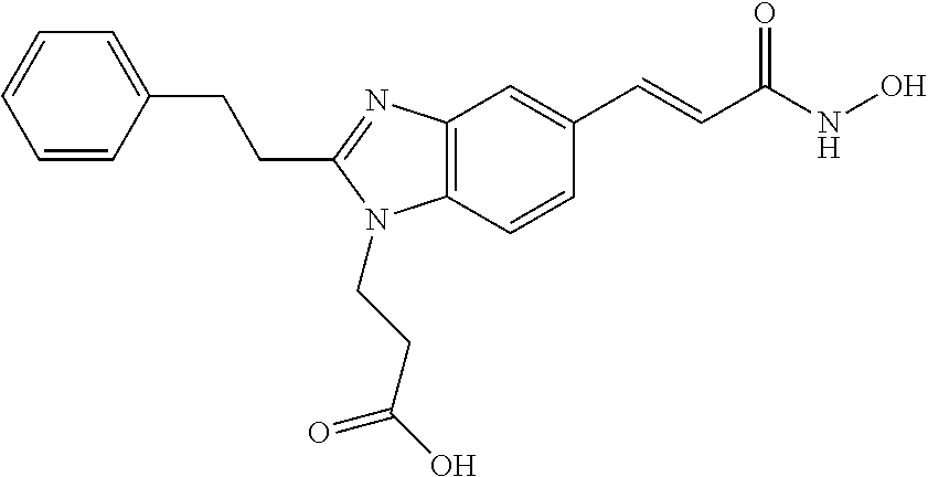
C1=CC(CCC2=NC3=C(N2CCC(O)=O)C=CC(C=CC(NO)=O)=C3)=CC=C1
